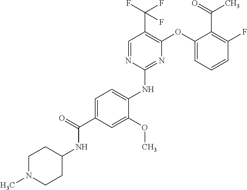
C1=C(C(=O)NC2CCN(C)CC2)C=C(OC)C(NC2=NC(OC3=CC=CC(F)=C3C(C)=O)=C(C(F)(F)F)C=N2)=C1
